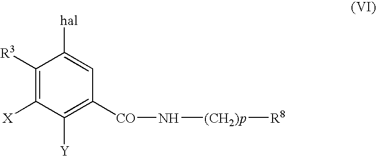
C1([R3])=C([X])C([Y])=C([CO]N[(CH2)p][R8])C=C1[hal]
